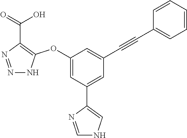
C1(OC2=C(C(=O)O)N=NN2)=CC(C2=CNC=N2)=CC(C#CC2=CC=CC=C2)=C1
